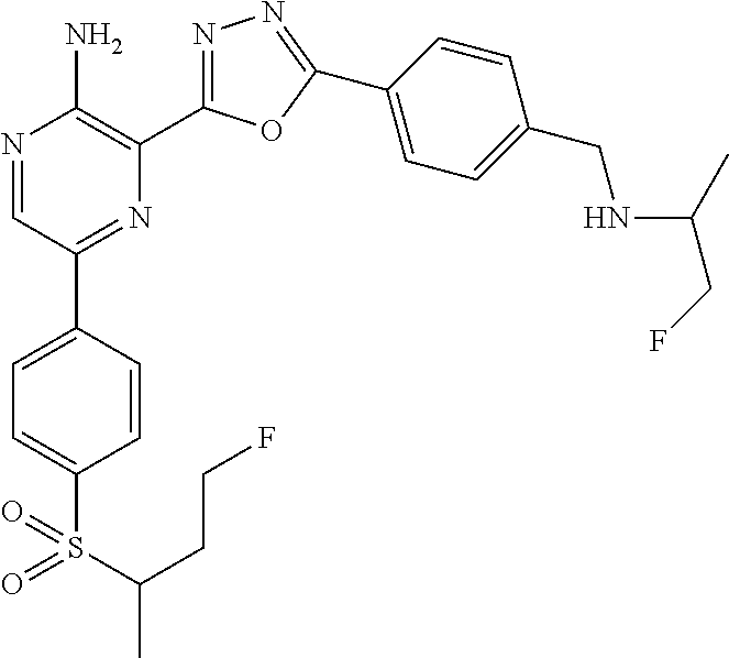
N1=CC(C2=CC=C(S(C(CCF)C)(=O)=O)C=C2)=NC(C2=NN=C(C3=CC=C(CNC(CF)C)C=C3)O2)=C1N
